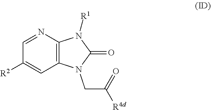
C12=C(C=C([R2])C=N1)N(CC([R4d])=O)C(=O)N2[R1]
